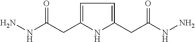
NNC(CC1=CC=C(CC(NN)=O)N1)=O
